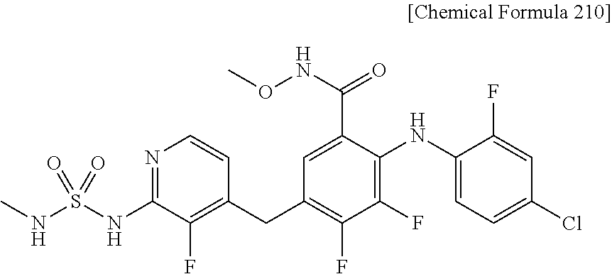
C1=C(C(=O)NOC)C(NC2=CC=C(Cl)C=C2F)=C(F)C(F)=C1CC1=C(F)C(NS(=O)(NC)=O)=NC=C1
